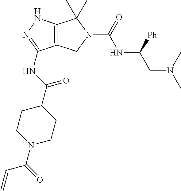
C12=C(NN=C1NC(C1CCN(C(=O)C=C)CC1)=O)C(C)(C)N(C(=O)NC(CN(C)C)[Ph])C2
